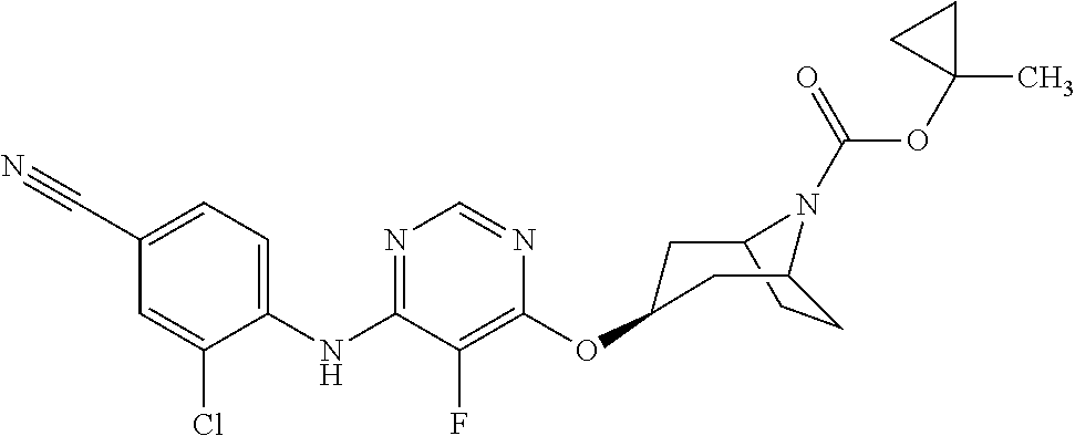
C12CCC(CC(OC3=C(F)C(NC4=CC=C(C#N)C=C4Cl)=NC=N3)C1)N2C(OC1(C)CC1)=O
